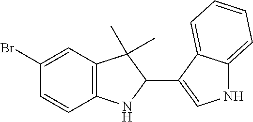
C1(Br)=CC2=C(C=C1)NC(C1=CNC3=CC=CC=C13)C2(C)C
